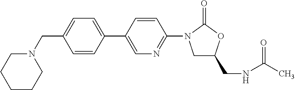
C(C1=CC=C(C2=CN=C(N3CC(CNC(C)=O)OC3=O)C=C2)C=C1)N1CCCCC1
